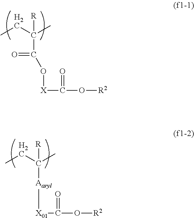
CCC(C)([R])C(O[X]C(O[R2])=O)=O.CCC(C)([R])[Aaryl][X01]C(O[R2])=O
